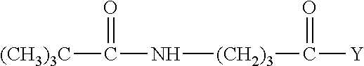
[(CH3)3C]C(N[(CH2)3]C([Y])=O)=O
